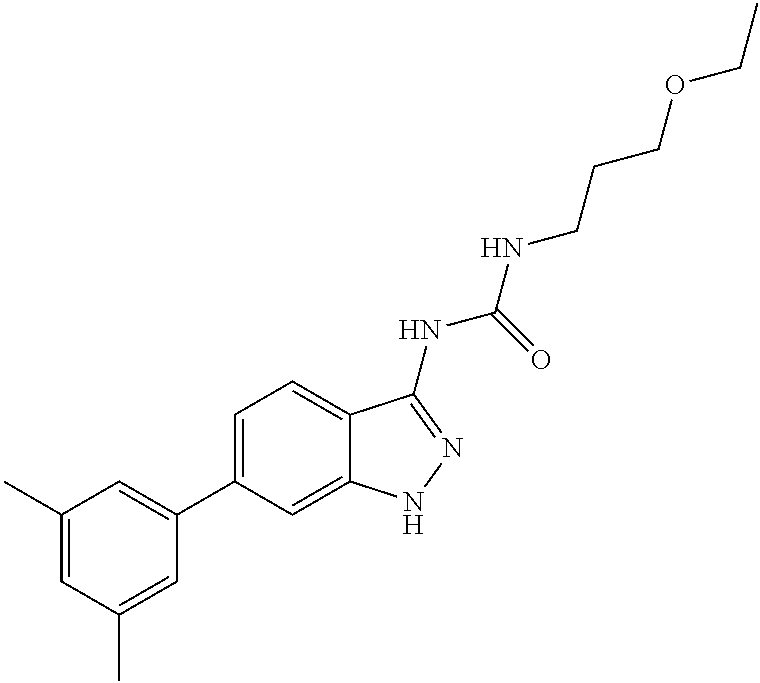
C1(C)=CC(C)=CC(C2=CC=C3C(=C2)NN=C3NC(NCCCOCC)=O)=C1
